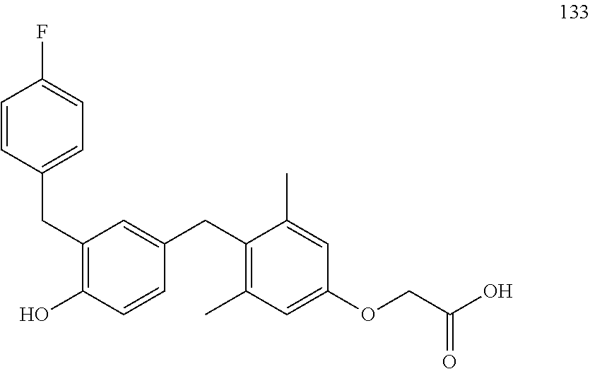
C1=CC(CC2=C(O)C=CC(CC3=C(C)C=C(OCC(O)=O)C=C3C)=C2)=CC=C1F
